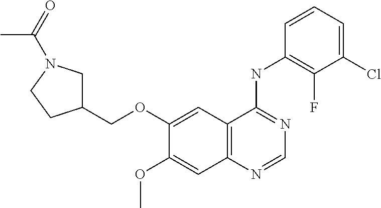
O(C1=CC2=C(C=C1OC)N=CN=C2NC1=C(F)C(Cl)=CC=C1)CC1CN(C(C)=O)CC1
